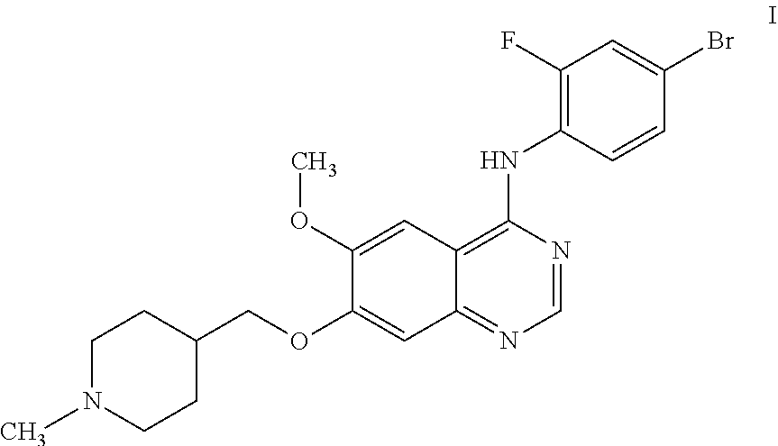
C1N(C)CCC(COC2=CC3=NC=NC(NC4=C(F)C=C(Br)C=C4)=C3C=C2OC)C1
